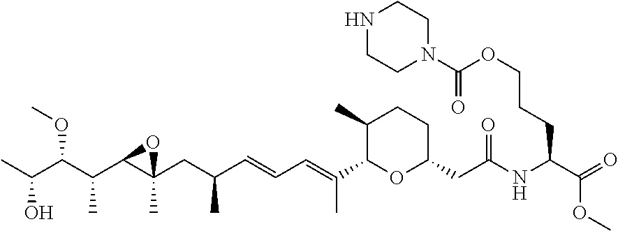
CC(C(C(C1C(CC(C=CC=C(C)C2OC(CC(NC(CCCOC(N3CCNCC3)=O)C(=O)OC)=O)CCC2C)C)(C)O1)C)OC)O
